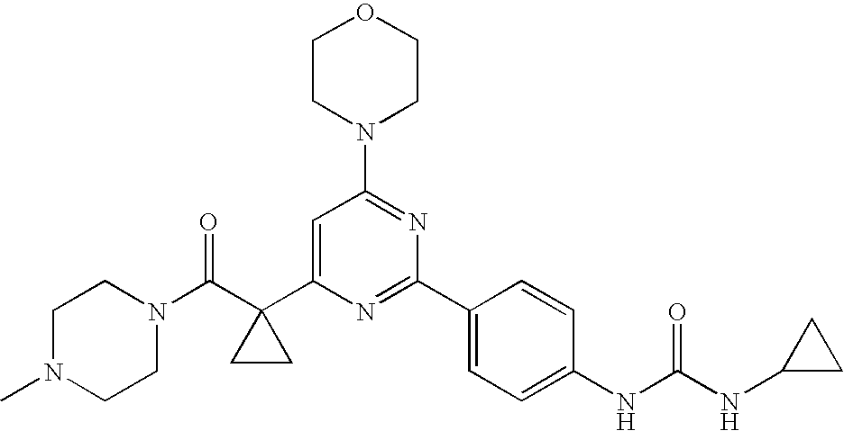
N1(C(C2(C3=CC(N4CCOCC4)=NC(C4=CC=C(NC(=O)NC5CC5)C=C4)=N3)CC2)=O)CCN(C)CC1
